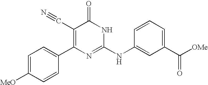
C1=CC(C2=C(C#N)C(=O)NC(NC3=CC(C([OMe])=O)=CC=C3)=N2)=CC=C1[MeO]
